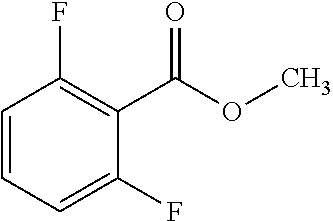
C1=CC=C(F)C(C(OC)=O)=C1F
